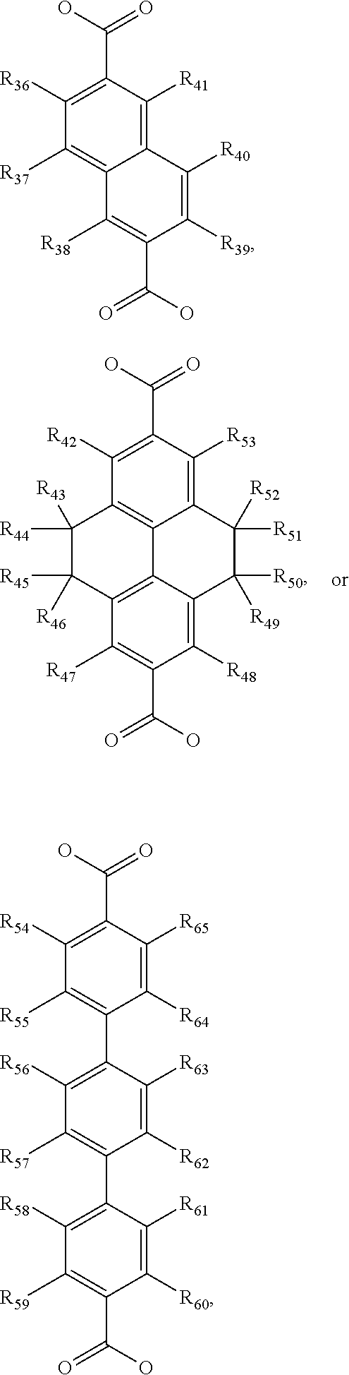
C1([R42])=C(C(O)=O)C([R53])=C2C3=C1C([R44])([R43])C([R45])([R46])C1=C3C(=C([R48])C(C(O)=O)=C1[R47])C([R50])([R49])C2([R51])[R52].C1([R36])=C(C(O)=O)C([R41])=C2C(=C1[R37])C([R38])=C(C(O)=O)C([R39])=C2[R40].C1([R54])=C(C(O)=O)C([R65])=C([R64])C(C2=C([R56])C([R57])=C(C3=C([R58])C([R59])=C(C(O)=O)C([R60])=C3[R61])C([R62])=C2[R63])=C1[R55]
